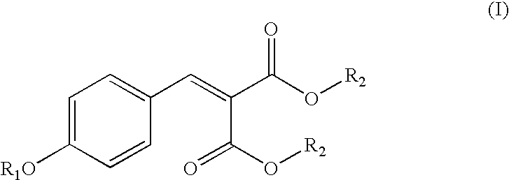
C1=C([R1O])C=CC(C=C(C(O[R2])=O)C(O[R2])=O)=C1
